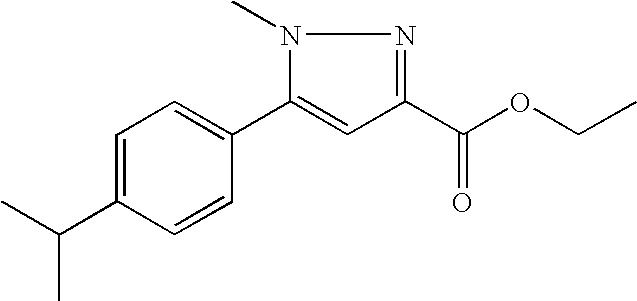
C1=C(C(C)C)C=CC(C2=CC(C(OCC)=O)=NN2C)=C1
